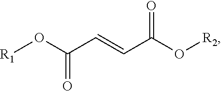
O=C(O[R2])C=CC(O[R1])=O
